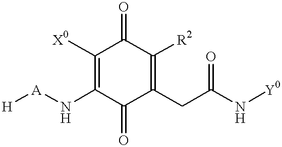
[H][A]NC1=C([X0])C(=O)C([R2])=C(CC(N[Y0])=O)C1=O
